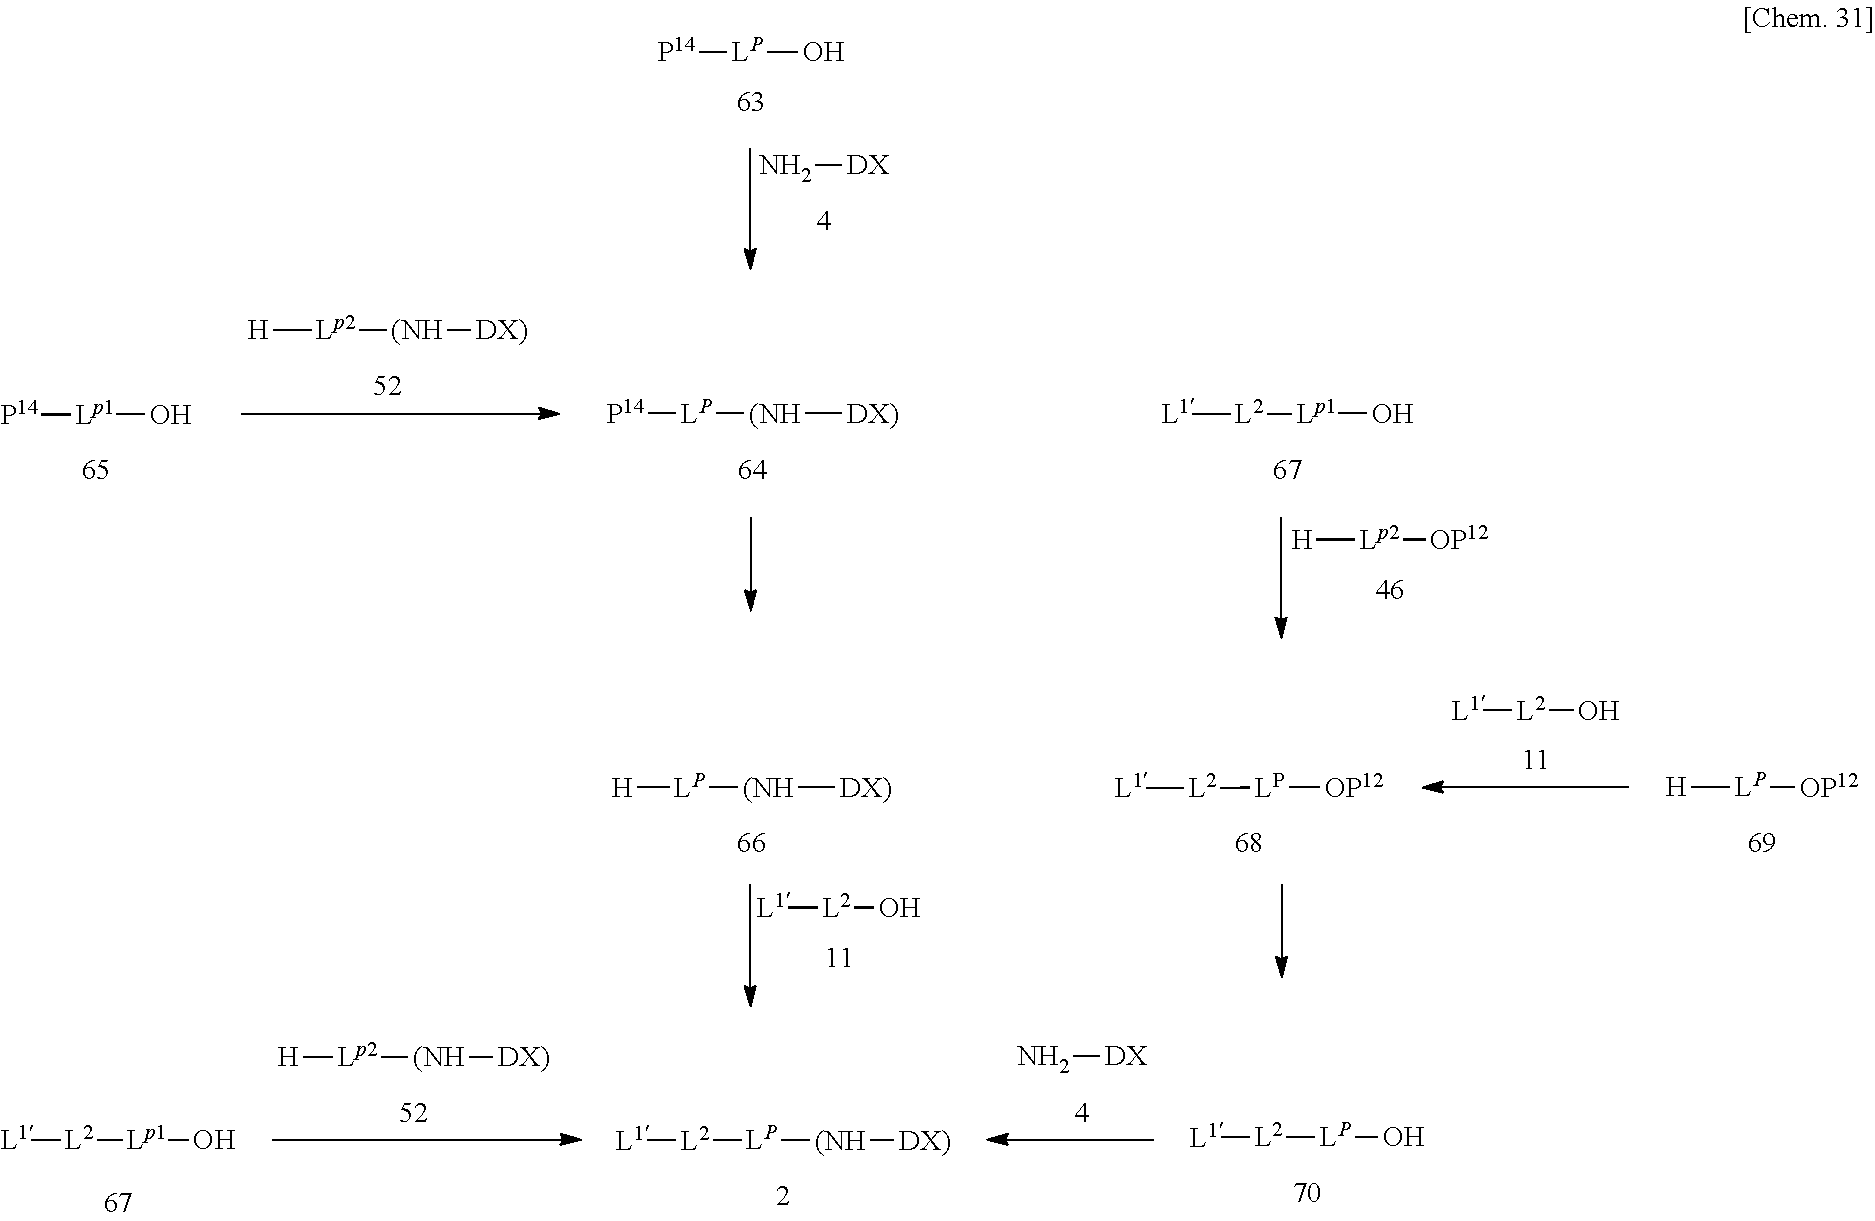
N[DX].[LP](O)[P14].[LP]([(NH][DX)])[P14].[H][Lp2][(NH][DX)].[Lp1](O)[P14].[Lp1](O)[L2][L1].[H][Lp2][OP12].[L1][L2]O.[LP]([(NH][DX)])[H].[LP]([OP12])[L2][L1].[H][LP][OP12].[L2](O)[L1].[H][Lp2][(NH][DX)].N[DX].[Lp1](O)[L2][L1].[LP]([(NH][DX)])[L2][L1].[LP](O)[L2][L1]
